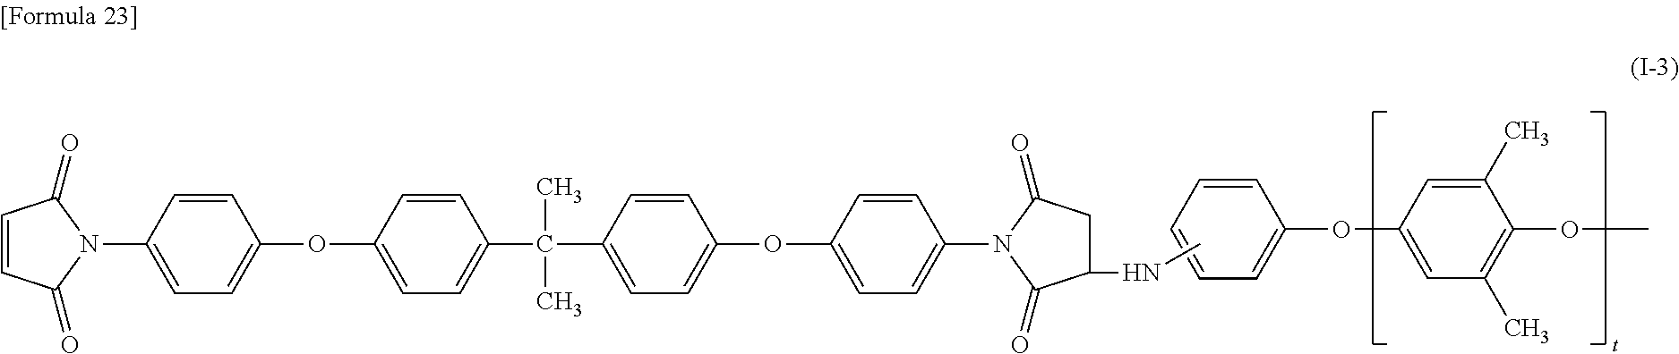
C1=CC(=O)N(C2=CC=C(OC3=CC=C(C(C4=CC=C(OC5=CC=C(N6C(=O)C(NC)CC6=O)C=C5)C=C4)(C)C)C=C3)C=C2)C1=O.C1=C(OC2=CC(C)=C(OC)C(C)=C2)C=CC=C1
